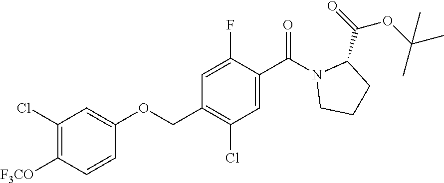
C1(COC2=CC(Cl)=C([F3CO])C=C2)=C(Cl)C=C(C(N2CCCC2C(=O)OC(C)(C)C)=O)C(F)=C1
